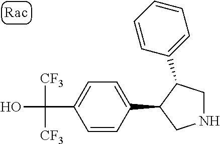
C(C1=CC=C(C2CNCC2C2=CC=CC=C2)C=C1)(O)([CF3])[CF3]
